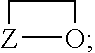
[Z]1OCC1
